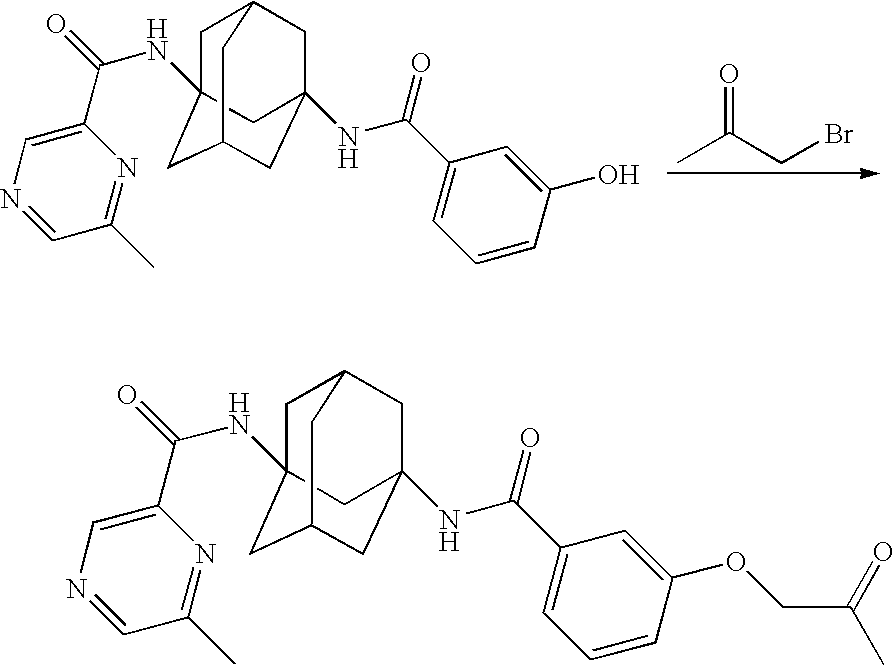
C1(C(=O)NC23CC4CC(NC(=O)C5=CC=CC(O)=C5)(CC(C2)C4)C3)=CN=CC(C)=N1.O=C(CBr)C.C1(C(=O)NC23CC4CC(NC(=O)C5=CC=CC(OCC(C)=O)=C5)(CC(C2)C4)C3)=CN=CC(C)=N1
